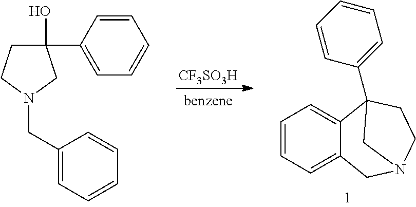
[CF3SO3H].C1=CC(C2(O)CCN(CC3=CC=CC=C3)C2)=CC=C1.C1=CC(C23C4=CC=CC=C4CN(CC2)C3)=CC=C1
